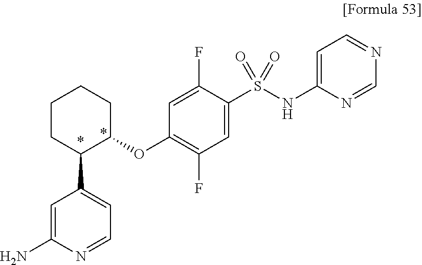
C1(OC2=C(F)C=C(S(NC3=CC=NC=N3)(=O)=O)C(F)=C2)CCCCC1C1=CC=NC(N)=C1
